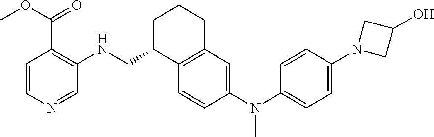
C1=CC(N(C2=CC=C(N3CC(O)C3)C=C2)C)=CC2=C1C(CNC1=C(C(=O)OC)C=CN=C1)CCC2
